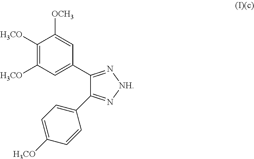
C1([H3CO])=C([H3CO])C=C(C2=N[NH]N=C2C2=CC=C([H3CO])C=C2)C=C1[OCH3]
